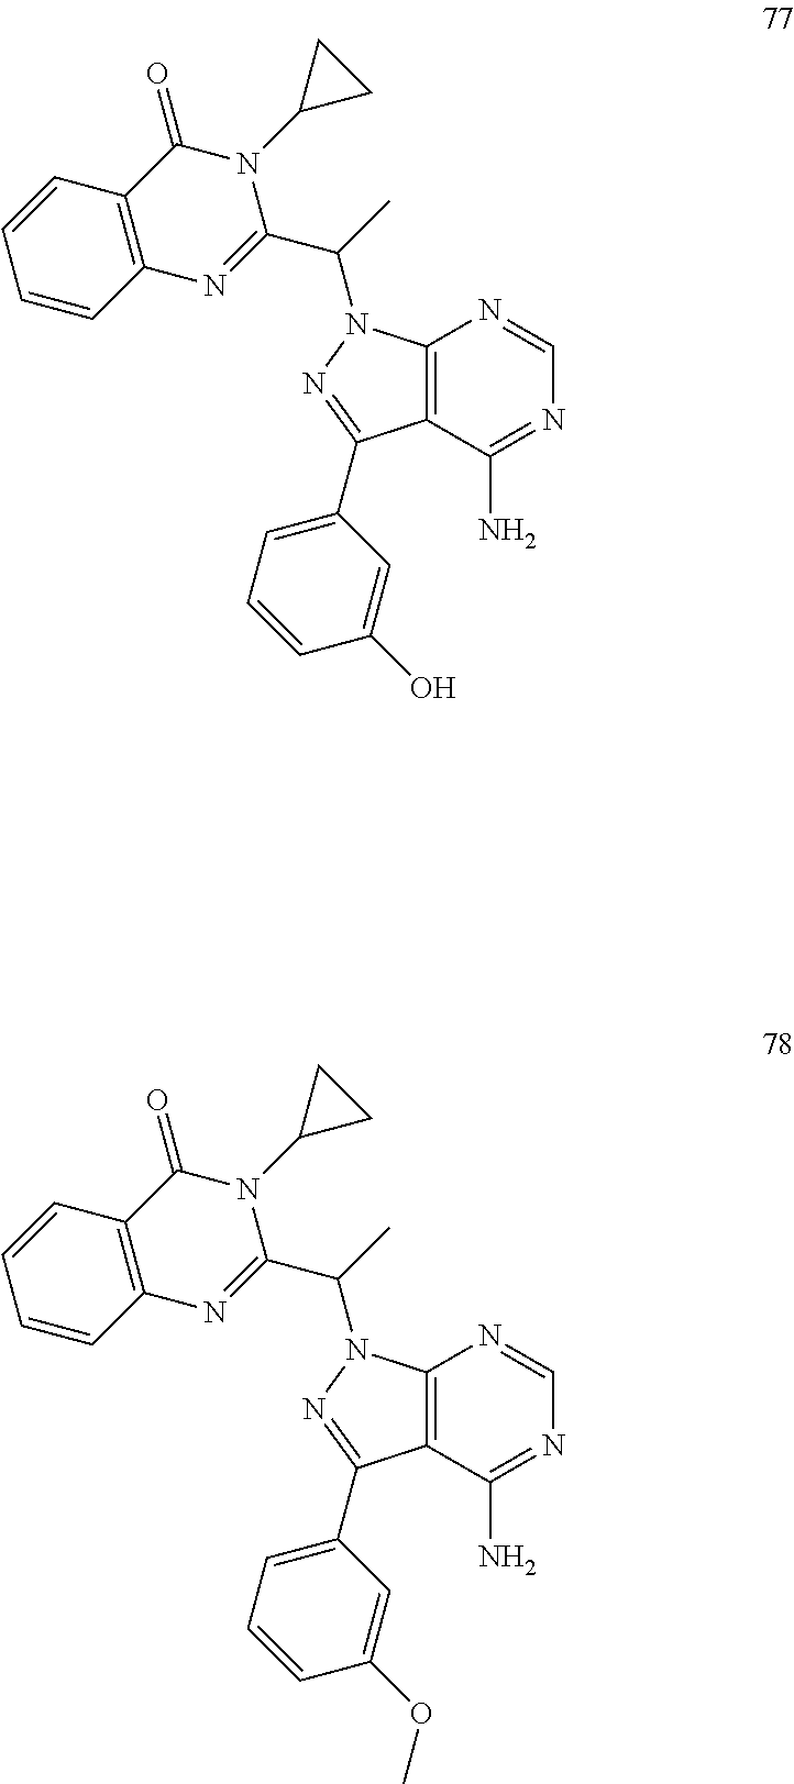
C12=C(C(N)=NC=N1)C(C1=CC=CC(O)=C1)=NN2C(C)C1=NC2=C(C(=O)N1C1CC1)C=CC=C2.C12=C(C(N)=NC=N1)C(C1=CC=CC(OC)=C1)=NN2C(C)C1=NC2=C(C(=O)N1C1CC1)C=CC=C2
